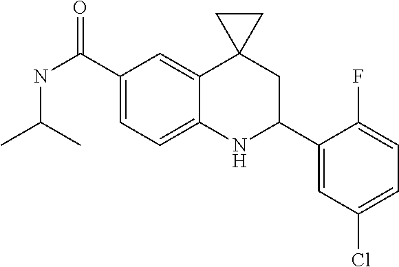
C1(C(NC(C)C)=O)=CC=C2C(=C1)C1(CC(C3=CC(Cl)=CC=C3F)N2)CC1
